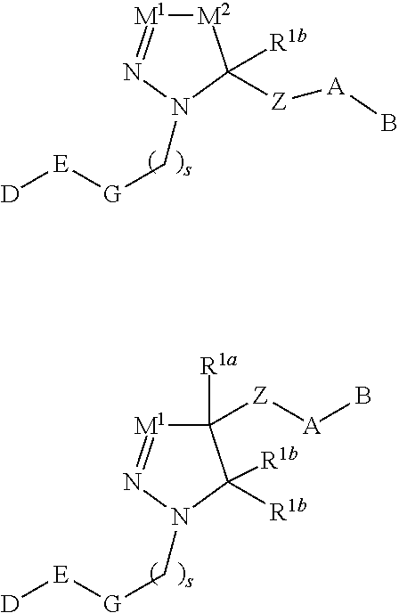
[M2]1[M1]=NN(C[G][E][D])C1([R1b])[Z][A]B.C1([R1a])([Z][A]B)[M1]=NN(C[G][E][D])C1([R1b])[R1b]
